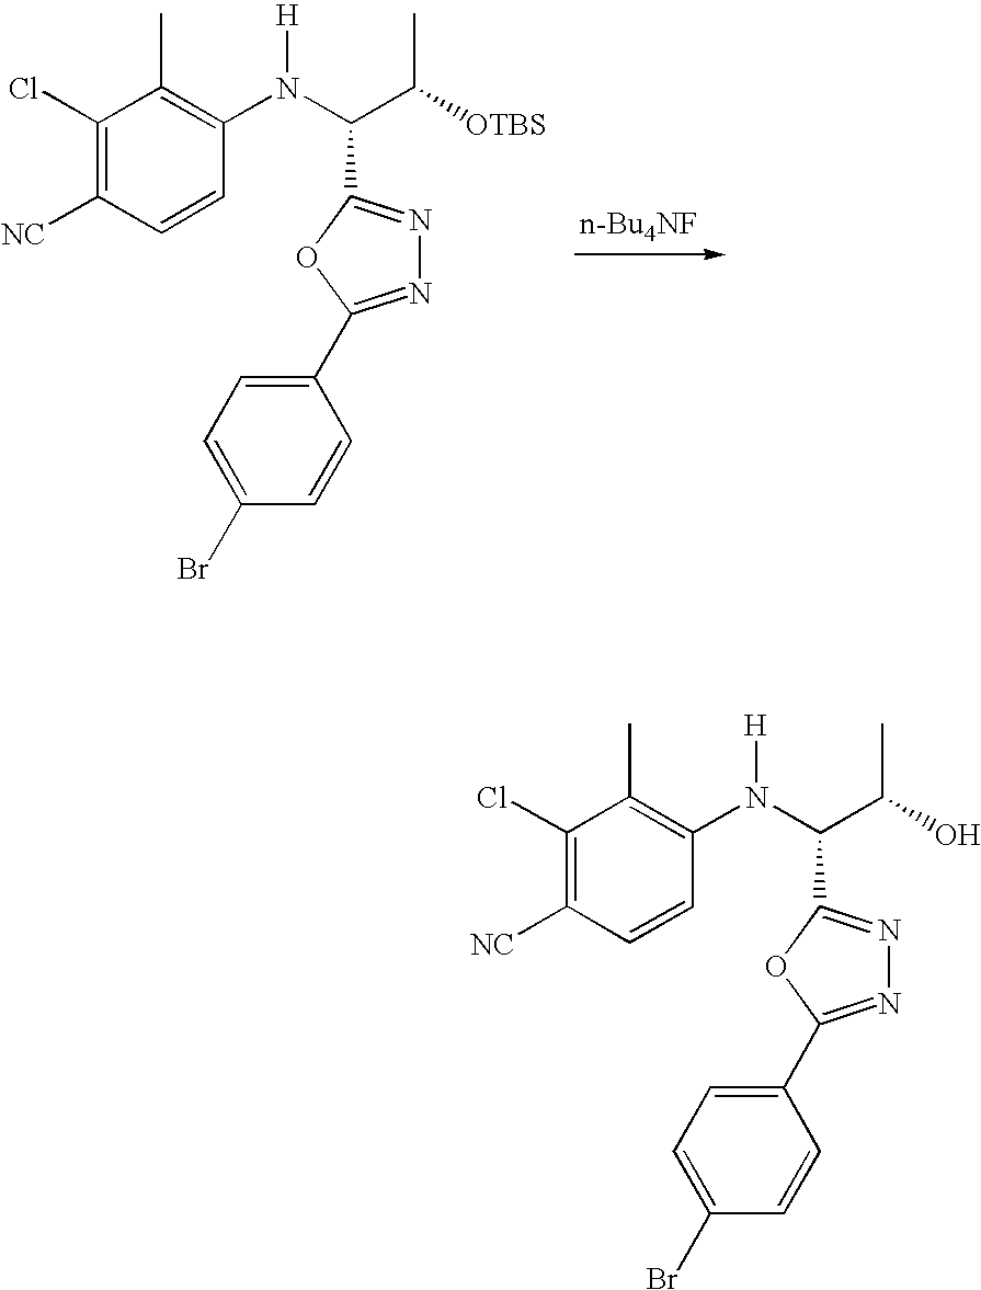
C1(Cl)=C([NC])C=CC(N(C(C([OTBS])C)C2=NN=C(C3=CC=C(Br)C=C3)O2)[H])=C1C.C1(Cl)=C([NC])C=CC(N(C(C(O)C)C2=NN=C(C3=CC=C(Br)C=C3)O2)[H])=C1C
